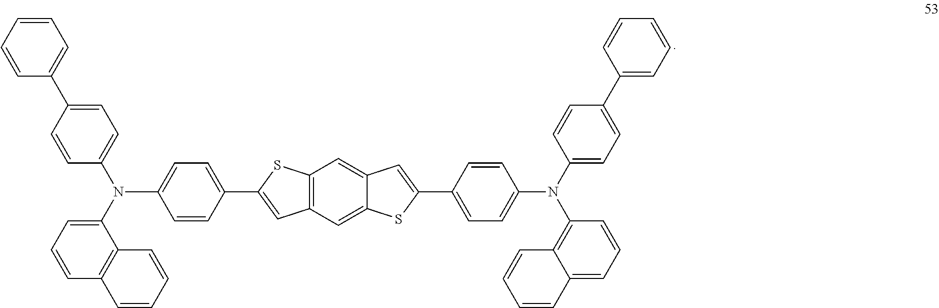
C12=C(C=C3C(=C1)C=C(C1=CC=C(N(C4=CC=C(C5=CC=CC=C5)C=C4)C4=C5C(=CC=C4)C=CC=C5)C=C1)S3)C=C(C1=CC=C(N(C3=CC=C(C4=CC=CC=C4)C=C3)C3=CC=CC4=C3C=CC=C4)C=C1)S2
